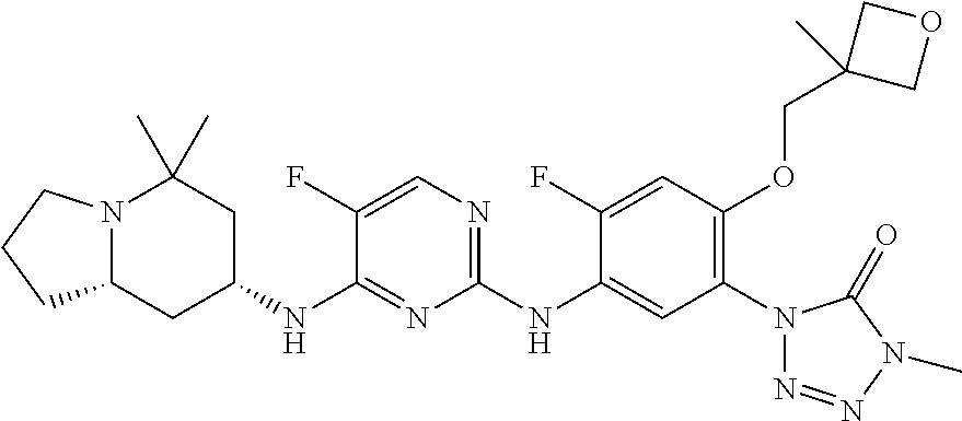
N12C(CC(NC3=NC(NC4=CC(N5N=NN(C)C5=O)=C(OCC5(C)COC5)C=C4F)=NC=C3F)CC1(C)C)CCC2
